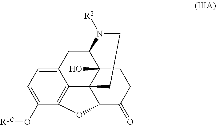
C12=CC=C(O[R1C])C3=C1C14C(O)(C(C2)N([R2])CC1)CCC(=O)C4O3
